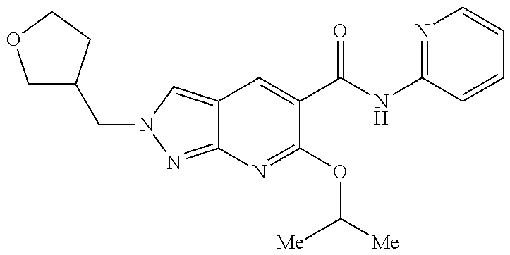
C12=CN(CC3COCC3)N=C1N=C(OC([Me])[Me])C(C(NC1=NC=CC=C1)=O)=C2
